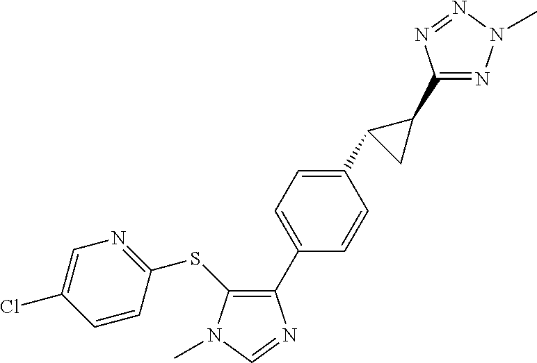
C1(C2=CC=C(C3CC3C3=NN(C)N=N3)C=C2)=C(SC2=NC=C(Cl)C=C2)N(C)C=N1
